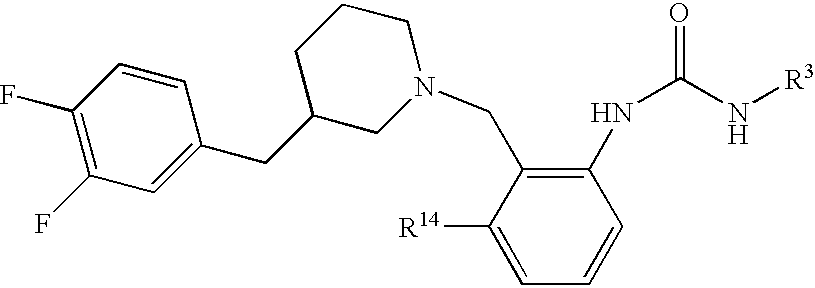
C1([R14])=CC=CC(NC(=O)N[R3])=C1CN1CCCC(CC2=CC(F)=C(F)C=C2)C1
